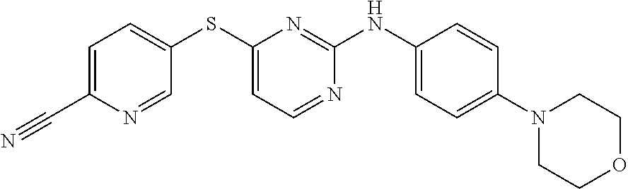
C1(N2CCOCC2)=CC=C(NC2=NC(SC3=CC=C(C#N)N=C3)=CC=N2)C=C1
